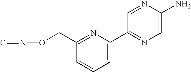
C1=C(C2=NC=C(N)N=C2)N=C(CON=C)C=C1
